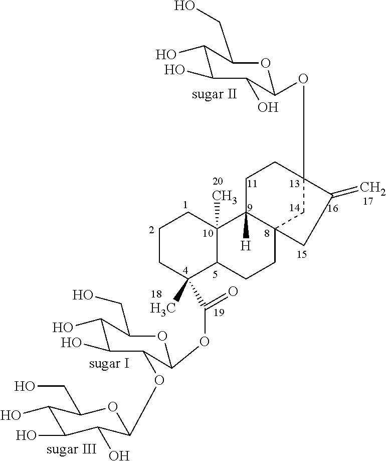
C1CC(C)(C(OC2C(OC3C(O)C(O)C(O)C(CO)O3)C(O)C(O)C(CO)O2)=O)C2C(C)(C1)C1([H])C3(CC2)CC(OC2C(O)C(O)C(O)C(CO)O2)(CC1)C(=C)C3
